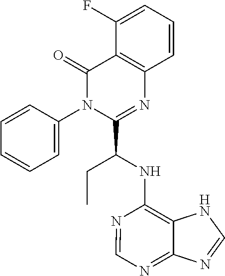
C1=CC=CC=C1N1C(C(CC)NC2=C3C(=NC=N2)N=CN3)=NC2=C(C1=O)C(F)=CC=C2
